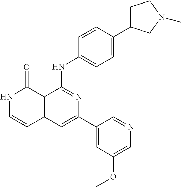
C1=CC(NC2=NC(C3=CC(OC)=CN=C3)=CC3=C2C(=O)NC=C3)=CC=C1C1CCN(C)C1
